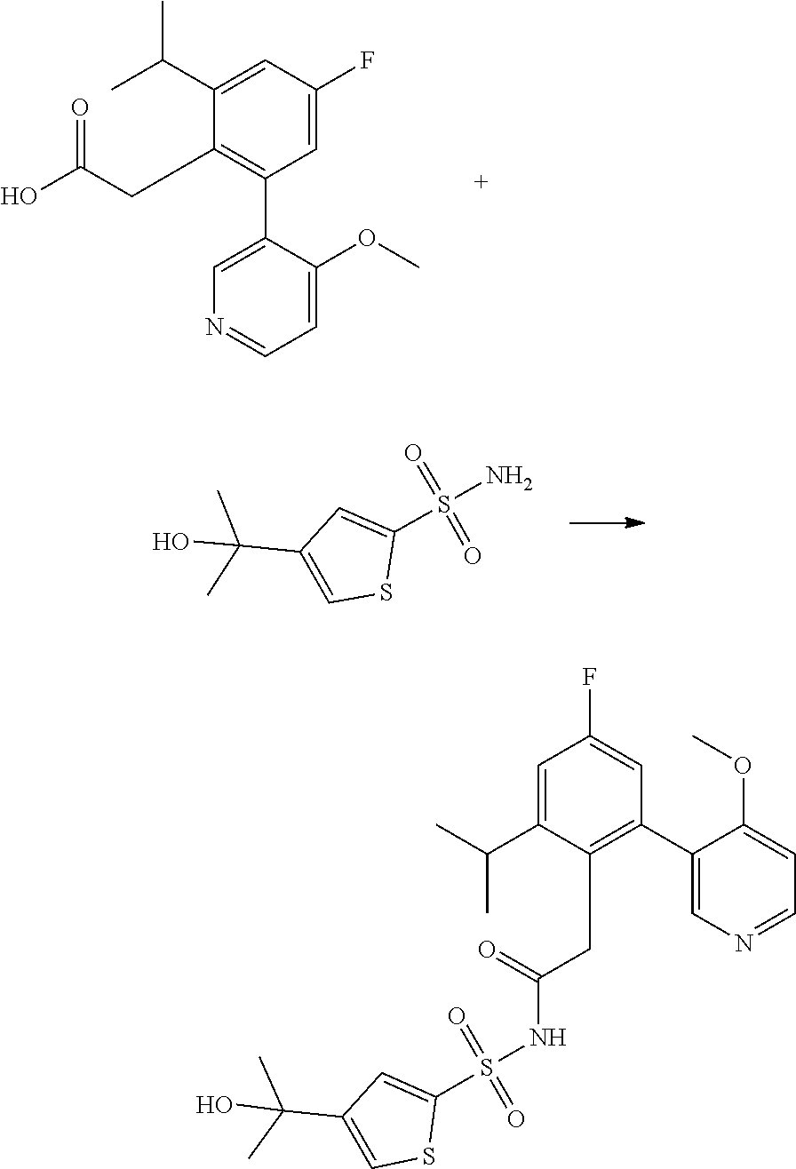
C1(CC(O)=O)=C(C2=CN=CC=C2OC)C=C(F)C=C1C(C)C.S(=O)(=O)(N)C1=CC(C(C)(O)C)=CS1.O(C)C1=CC=NC=C1C1=C(CC(=O)NS(=O)(=O)C2=CC(C(C)(O)C)=CS2)C(C(C)C)=CC(F)=C1
